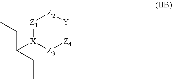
[Z1]1[X](C(CC)CC)[Z3][Z4][Y][Z2]1
